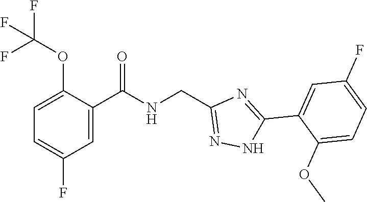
C1=C(C(NCC2=NNC(C3=CC(F)=CC=C3OC)=N2)=O)C(OC(F)(F)F)=CC=C1F
